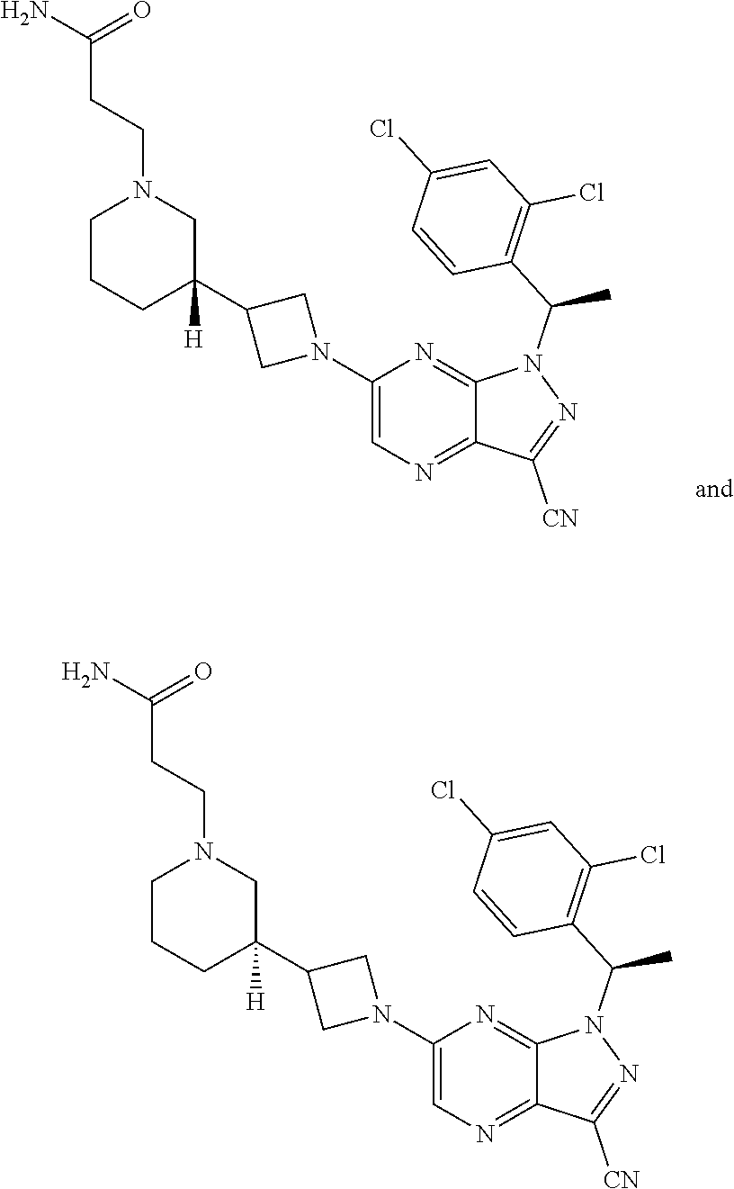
C1(N2CC(C3([H])CN(CCC(N)=O)CCC3)C2)=CN=C2C(=N1)N(C(C1=C(Cl)C=C(Cl)C=C1)C)N=C2[CN].C1(N2CC(C3([H])CN(CCC(N)=O)CCC3)C2)=CN=C2C(=N1)N(C(C1=C(Cl)C=C(Cl)C=C1)C)N=C2[CN]
